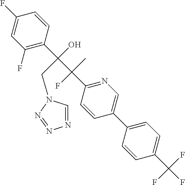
C1(F)=CC(F)=C(C(C(C2=NC=C(C3=CC=C(C(F)(F)F)C=C3)C=C2)(F)C)(O)CN2C=NN=N2)C=C1
